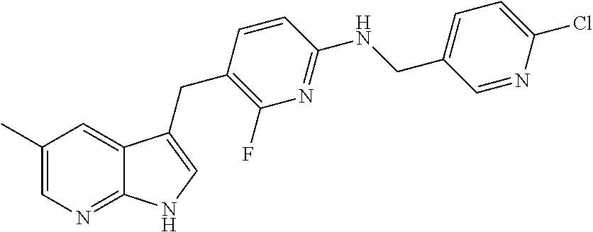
C1=C(CNC2=NC(F)=C(CC3=CNC4=NC=C(C)C=C43)C=C2)C=NC(Cl)=C1
